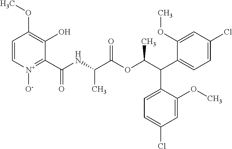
C1=C[N+]([O-])=C(C(NC(C(OC(C(C2=CC=C(Cl)C=C2OC)C2=CC=C(Cl)C=C2OC)C)=O)C)=O)C(O)=C1OC
